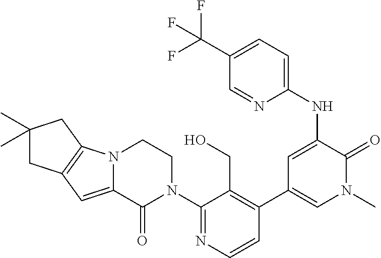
C1=CN=C(N2CCN3C(=CC4=C3CC(C)(C)C4)C2=O)C(CO)=C1C1=CN(C)C(=O)C(NC2=CC=C(C(F)(F)F)C=N2)=C1
